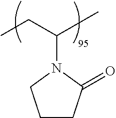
C(C)C(C)N1CCCC1=O
